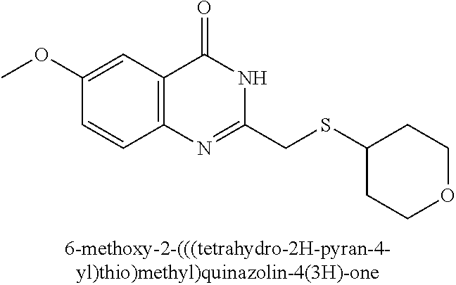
C1(OC)=CC2=C(C=C1)N=C(CSC1CCOCC1)NC2=O
